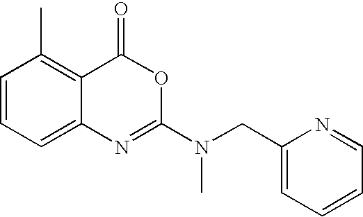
C1=CC=C2C(=C1C)C(=O)OC(N(CC1=CC=CC=N1)C)=N2
